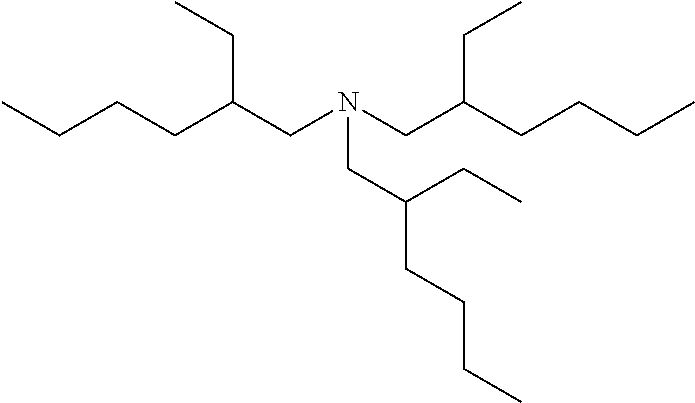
CCCCC(CN(CC(CCCC)CC)CC(CC)CCCC)CC
